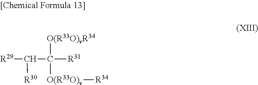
C(C([O(R33O)vR34])([O(R33O)v][R34])[R31])([R30])[R29]
